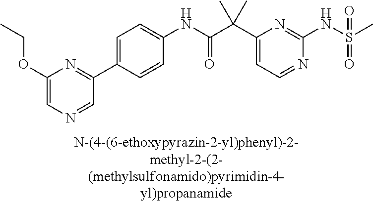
C1(NC(=O)C(C2=CC=NC(NS(=O)(=O)C)=N2)(C)C)=CC=C(C2=NC(OCC)=CN=C2)C=C1
